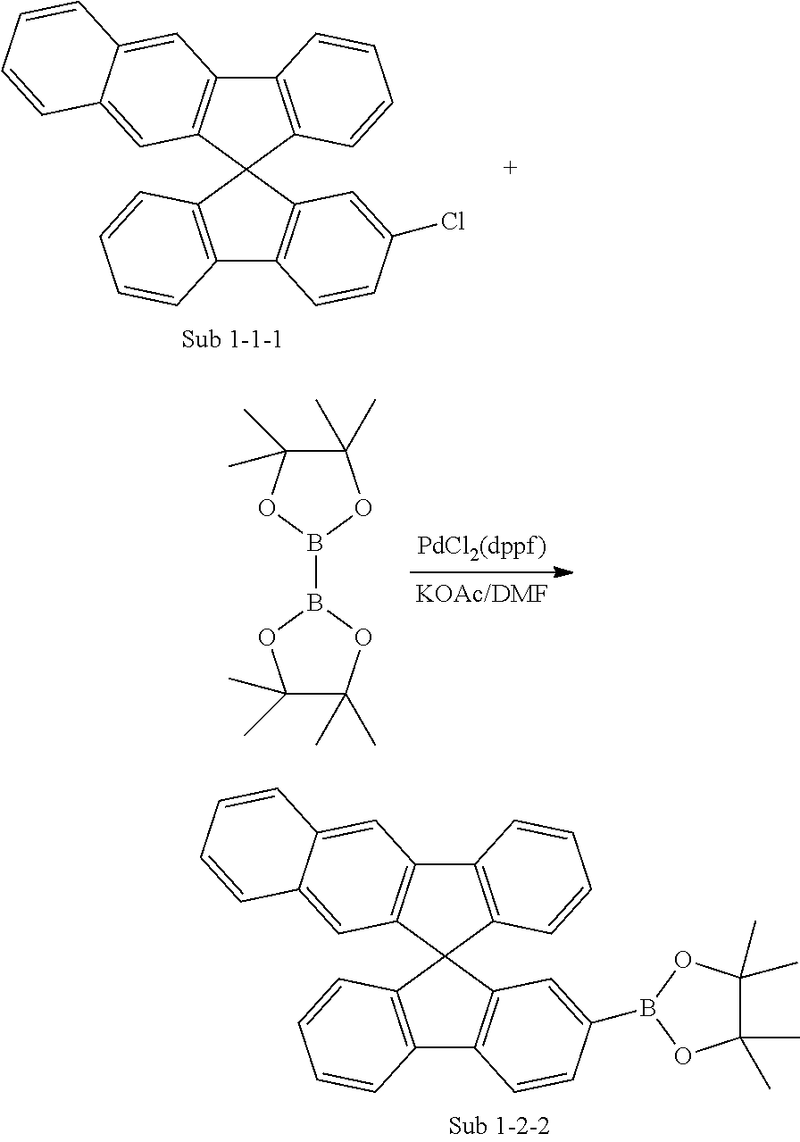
C12=C(C=C(B3OC(C)(C)C(C)(C)O3)C=C1)C1(C3=C2C=CC=C3)C2=C(C3=C1C=CC=C3)C=C1C(=C2)C=CC=C1.C12=C(C=C(Cl)C=C1)C1(C3=C2C=CC=C3)C2=C(C3=C1C=CC=C3)C=C1C(=C2)C=CC=C1.C1(C)(C)C(C)(C)OB(B2OC(C)(C)C(C)(C)O2)O1
